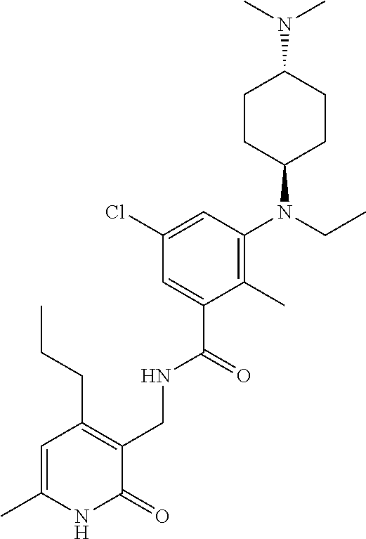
C1(Cl)=CC(N(C2CCC(N(C)C)CC2)CC)=C(C)C(C(NCC2=C(CCC)C=C(C)NC2=O)=O)=C1
